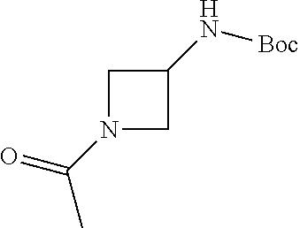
N1(C(C)=O)CC(N[Boc])C1
